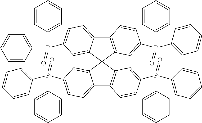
C12=C(C=C(P(C3=CC=CC=C3)(C3=CC=CC=C3)=O)C=C1)C1(C3=CC(P(C4=CC=CC=C4)(C4=CC=CC=C4)=O)=CC=C23)C2=CC(P(C3=CC=CC=C3)(=O)C3=CC=CC=C3)=CC=C2C2=C1C=C(P(C1=CC=CC=C1)(=O)C1=CC=CC=C1)C=C2
